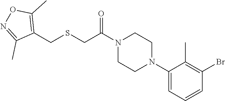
N1(C(CSCC2=C(C)ON=C2C)=O)CCN(C2=CC=CC(Br)=C2C)CC1
